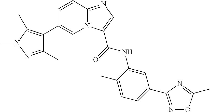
C1=CC2=NC=C(C(NC3=CC(C4=NOC(C)=N4)=CC=C3C)=O)N2C=C1C1=C(C)N(C)N=C1C
